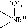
[(O)m][NR10](C)C
